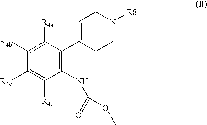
C1([R4b])=C([R4a])C(C2=CCN([R8])CC2)=C(NC(=O)OC)C([R4d])=C1[R4c]
